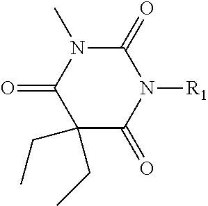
C1(=O)N([R1])C(=O)N(C)C(=O)C1(CC)CC
